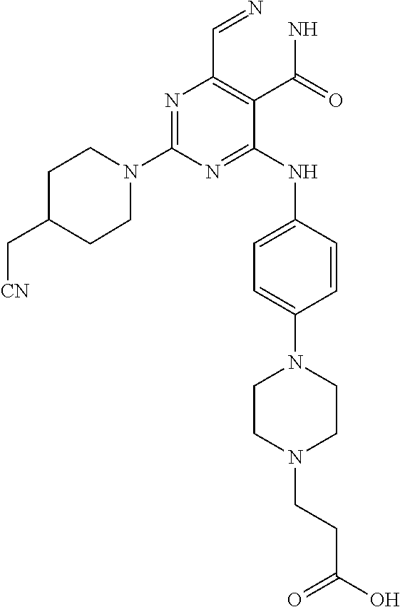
N1=C(N2CCC(C[CN])CC2)N=C(NC2=CC=C(N3CCN(CCC(=O)O)CC3)C=C2)C(C(N)=O)=C1C=N
